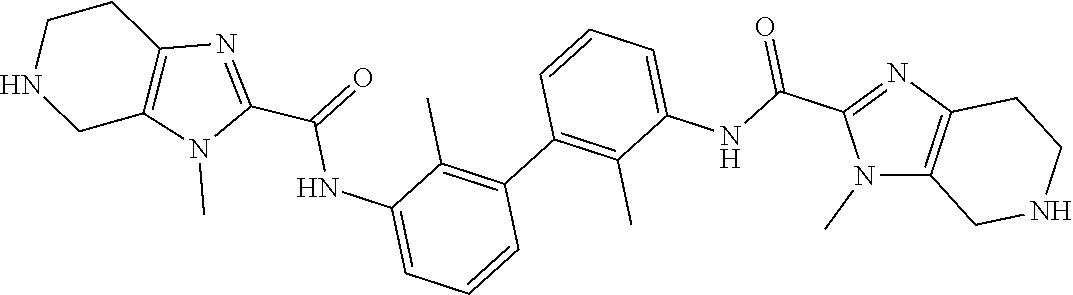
N(C1=CC=CC(C2=C(C)C(NC(=O)C3=NC4=C(N3C)CNCC4)=CC=C2)=C1C)C(=O)C1=NC2=C(N1C)CNCC2
